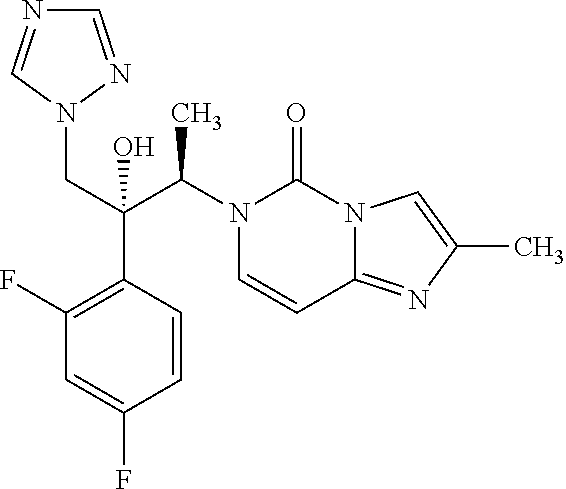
N1(C(C(CN2N=CN=C2)(C2=C(F)C=C(F)C=C2)O)C)C=CC2=NC(C)=CN2C1=O
